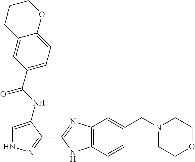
C1=C(NC(=O)C2=CC=C3C(=C2)CCCO3)C(C2=NC3=C(N2)C=CC(CN2CCOCC2)=C3)=NN1
